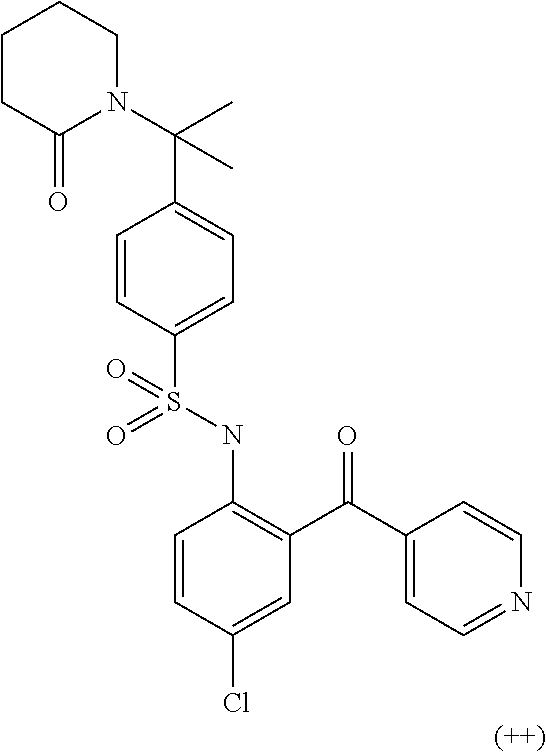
C1=CC(S(NC2=C(C(C3=CC=NC=C3)=O)C=C(Cl)C=C2)(=O)=O)=CC=C1C(N1C(=O)CCCC1)(C)C
